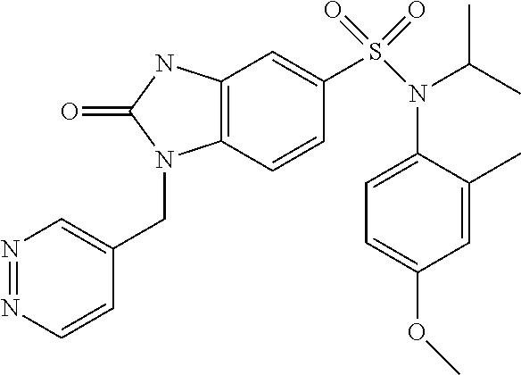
C1=CC2=C(C=C1S(=O)(=O)N(C1=CC=C(OC)C=C1C)C(C)C)NC(=O)N2CC1=CN=NC=C1
